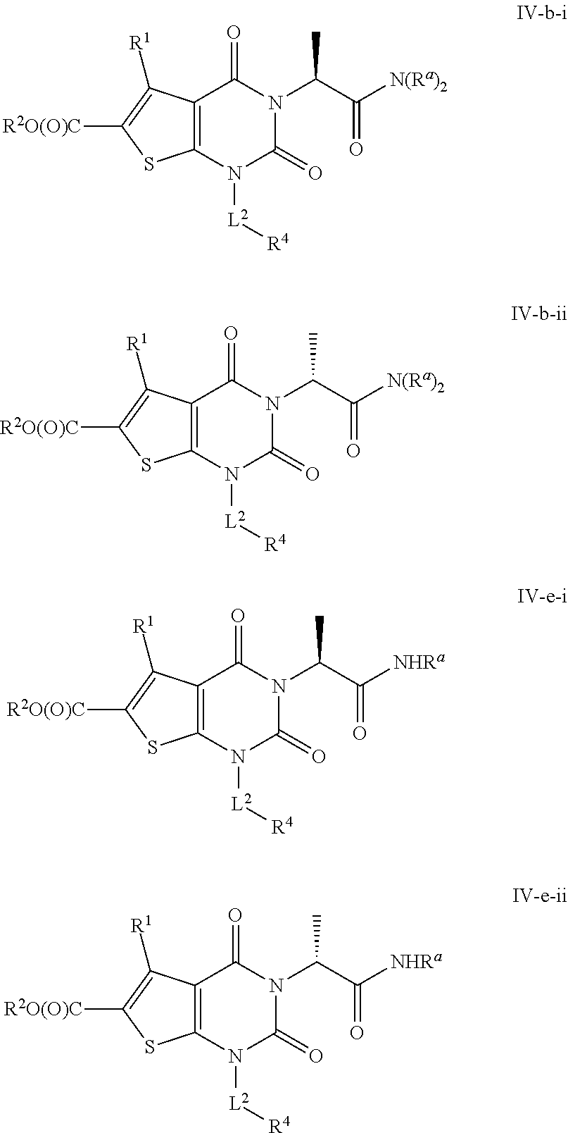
C12=C(N([L2][R4])C(=O)N(C(C([N(Ra)2])=O)C)C1=O)SC([R2O(O)C])=C2[R1].C12=C(N([L2][R4])C(=O)N(C(C([N(Ra)2])=O)C)C1=O)SC([R2O(O)C])=C2[R1].C12=C(N([L2][R4])C(=O)N(C(C([NHRa])=O)C)C1=O)SC([R2O(O)C])=C2[R1].C12=C(N([L2][R4])C(=O)N(C(C([NHRa])=O)C)C1=O)SC([R2O(O)C])=C2[R1]
